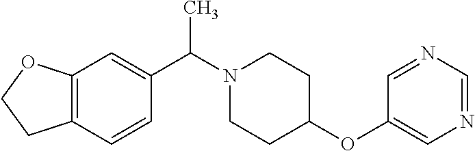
C12=C(C=CC(C(N3CCC(OC4=CN=CN=C4)CC3)C)=C1)CCO2
